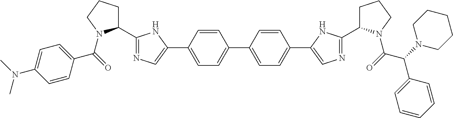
C1=CC(C2=CN=C(C3CCCN3C(=O)C3=CC=C(N(C)C)C=C3)N2)=CC=C1C1=CC=C(C2=CN=C(C3CCCN3C(=O)C(N3CCCCC3)C3=CC=CC=C3)N2)C=C1
